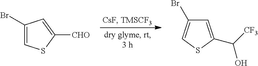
C1(Br)=CSC([CHO])=C1.C1=C(C([CF3])O)SC=C1Br
